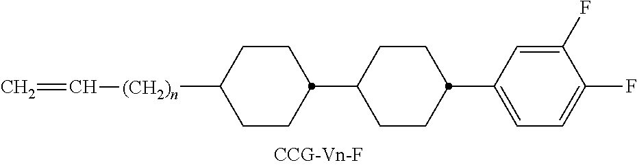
C1CC([(CH2)n]C=C)CCC1C1CCC(C2=CC=C(F)C(F)=C2)CC1
